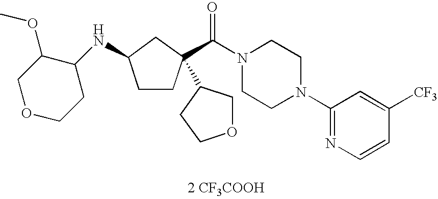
[2 CF3COOH].C(N1CCN(C2=NC=CC([CF3])=C2)CC1)(=O)C1(C2COCC2)CCC(NC2C(OC)COCC2)C1
